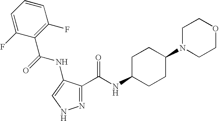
C1=C(F)C(C(=O)NC2=CNN=C2C(=O)NC2CCC(N3CCOCC3)CC2)=C(F)C=C1
